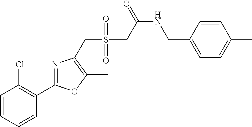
C1=CC=CC(C2=NC(CS(=O)(=O)CC(NCC3=CC=C(C)C=C3)=O)=C(C)O2)=C1Cl
